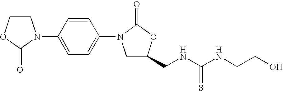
C1COC(=O)N1C1=CC=C(N2CC(CNC(=S)NCCO)OC2=O)C=C1
